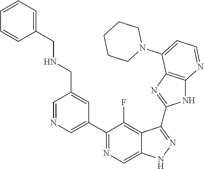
C1=NC=C(C2=NC=C3C(=C2F)C(C2=NC4=C(N2)N=CC=C4N2CCCCC2)=NN3)C=C1CNCC1=CC=CC=C1
